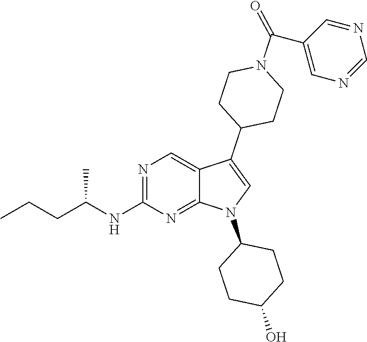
N1=C(NC(CCC)C)N=C2C(=C1)C(C1CCN(C(C3=CN=CN=C3)=O)CC1)=CN2C1CCC(O)CC1
